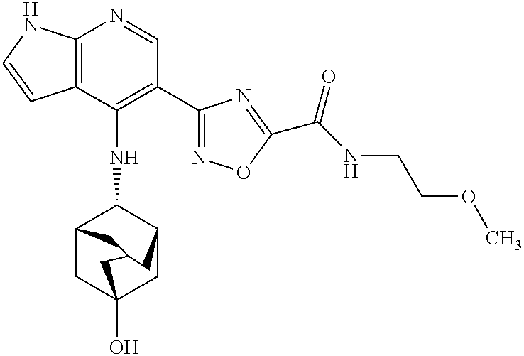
C12=C(C(NC3C4CC5(O)CC3CC(C4)C5)=C(C3=NOC(C(NCCOC)=O)=N3)C=N1)C=CN2
